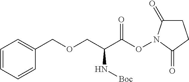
C1=CC=CC(COCC(C(ON2C(=O)CCC2=O)=O)N[Boc])=C1
